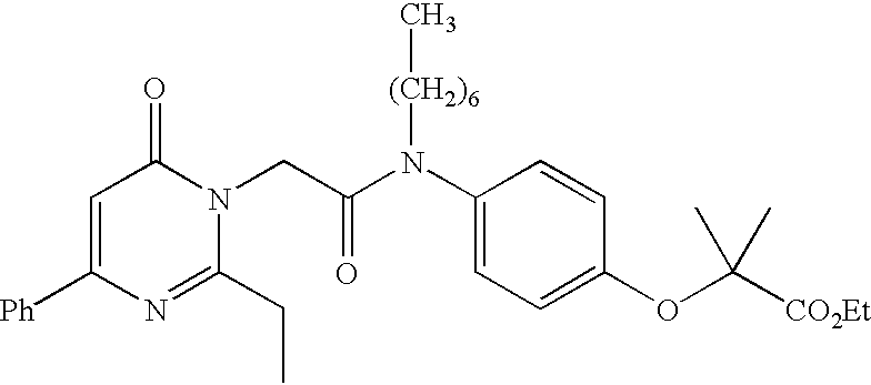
C1=C([Ph])N=C(CC)N(CC(N(C2=CC=C(OC([CO2Et])(C)C)C=C2)[(CH2)6]C)=O)C1=O
